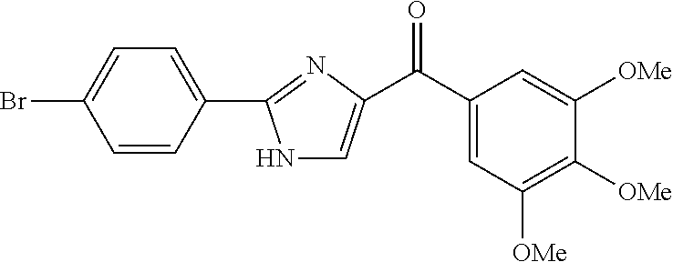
C1(C2=NC(C(=O)C3=CC([OMe])=C([OMe])C([OMe])=C3)=CN2)=CC=C(Br)C=C1
